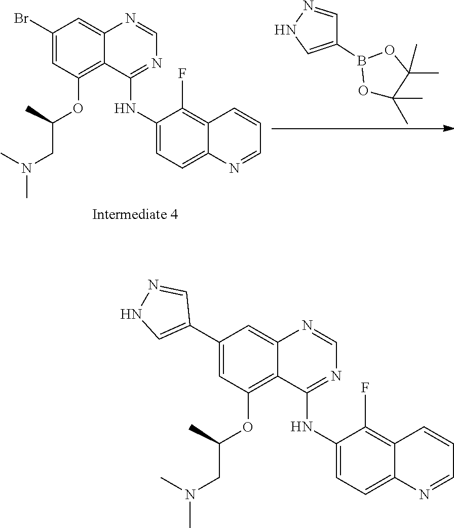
C1(C2=CNN=C2)=CC(OC(CN(C)C)C)=C2C(=C1)N=CN=C2NC1=CC=C2C(=C1F)C=CC=N2.C1(Br)=CC(OC(CN(C)C)C)=C2C(=C1)N=CN=C2NC1=CC=C2C(=C1F)C=CC=N2.O1C(C)(C)C(C)(C)OB1C1=CNN=C1
